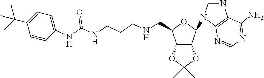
C(C1C2C(C(N3C=NC4=C3N=CN=C4N)O1)OC(C)(C)O2)NCCCNC(NC1=CC=C(C(C)(C)C)C=C1)=O
